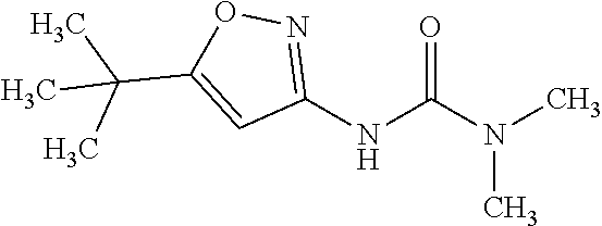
C1(NC(N(C)C)=O)=NOC(C(C)(C)C)=C1
